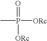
CP([ORc])([ORc])=O
